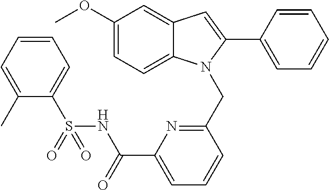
C1(OC)=CC=C2C(=C1)C=C(C1=CC=CC=C1)N2CC1=NC(C(NS(C2=CC=CC=C2C)(=O)=O)=O)=CC=C1
